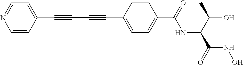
C1(C#CC#CC2=CC=C(C(NC(C(C)O)C(=O)NO)=O)C=C2)=CC=NC=C1
